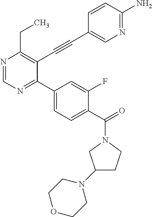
N1=CN=C(C2=CC=C(C(=O)N3CCC(N4CCOCC4)C3)C(F)=C2)C(C#CC2=CN=C(N)C=C2)=C1CC
